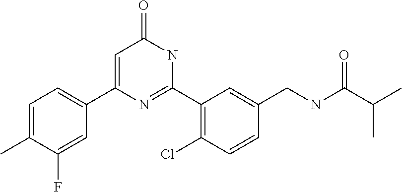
C1(C2=CC(=O)NC(C3=C(Cl)C=CC(CNC(C(C)C)=O)=C3)=N2)=CC=C(C)C(F)=C1
